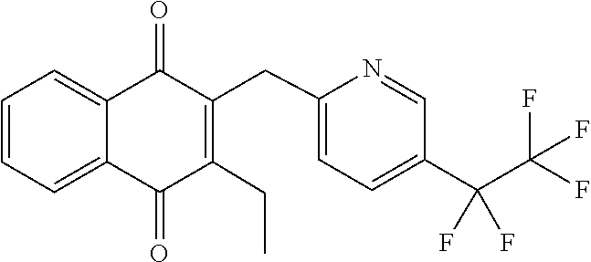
C1=C2C(=CC=C1)C(=O)C(CC1=CC=C(C(C(F)(F)F)(F)F)C=N1)=C(CC)C2=O
